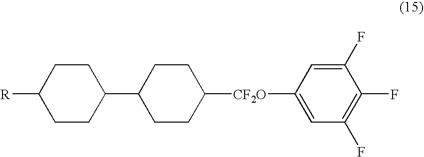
C1([R])CCC(C2CCC([CF2O]C3=CC(F)=C(F)C(F)=C3)CC2)CC1
